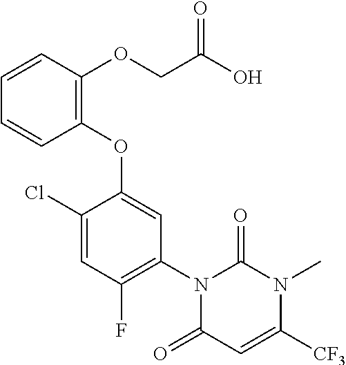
C1(Cl)=CC(F)=C(N2C(=O)C=C([CF3])N(C)C2=O)C=C1OC1=C(OCC(O)=O)C=CC=C1
